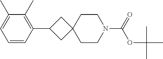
C1=CC(C2CC3(C2)CCN(C(=O)OC(C)(C)C)CC3)=C(C)C(C)=C1
